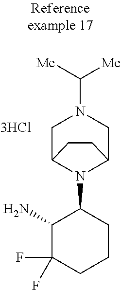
C1C2N(C3C(N)C(F)(F)CCC3)C(CN1C([Me])[Me])CC2
